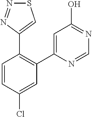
C1=C(C2=C(C3=CSN=N3)C=CC(Cl)=C2)N=CN=C1O
